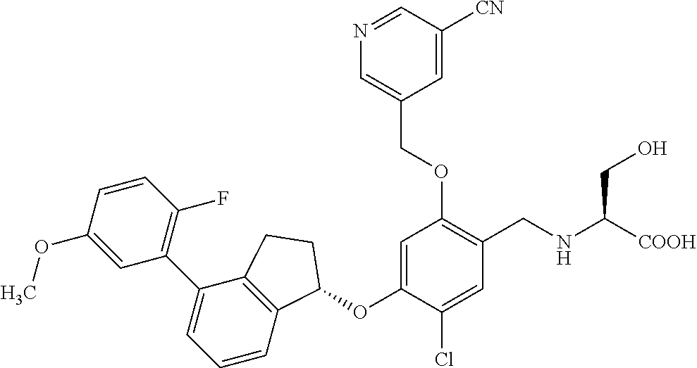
C1=C(OC)C=CC(F)=C1C1=CC=CC2=C1CCC2OC1=CC(OCC2=CN=CC([CN])=C2)=C(CNC([COOH])CO)C=C1Cl
